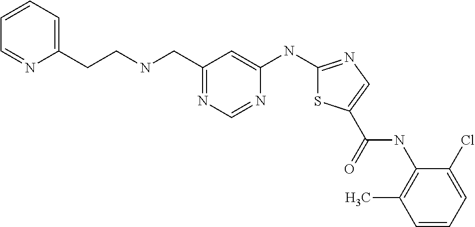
C1=CC=C(Cl)C(NC(=O)C2=CN=C(NC3=CC(CNCCC4=CC=CC=N4)=NC=N3)S2)=C1C
